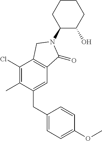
C1(Cl)=C(C)C(CC2=CC=C(OC)C=C2)=CC2=C1CN(C1C(O)CCCC1)C2=O
